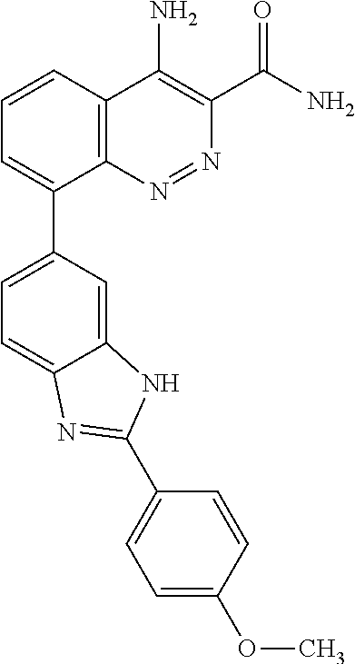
C1=CC2=C(C(C3=CC=C4C(=C3)NC(C3=CC=C(OC)C=C3)=N4)=C1)N=NC(C(N)=O)=C2N
